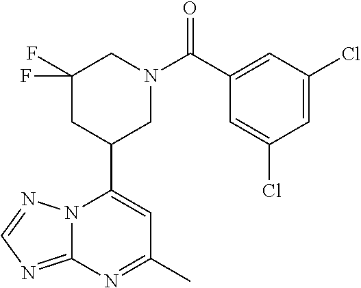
N12C(=NC=N1)N=C(C)C=C2C1CN(C(=O)C2=CC(Cl)=CC(Cl)=C2)CC(F)(F)C1
